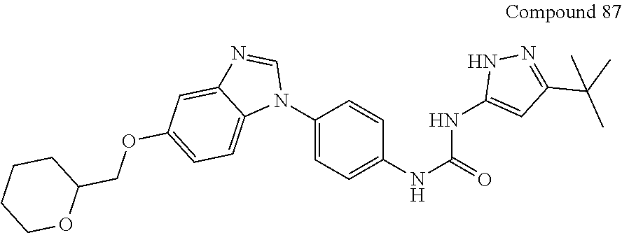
C1(N2C=NC3=CC(OCC4CCCCO4)=CC=C23)=CC=C(NC(NC2=CC(C(C)(C)C)=NN2)=O)C=C1
